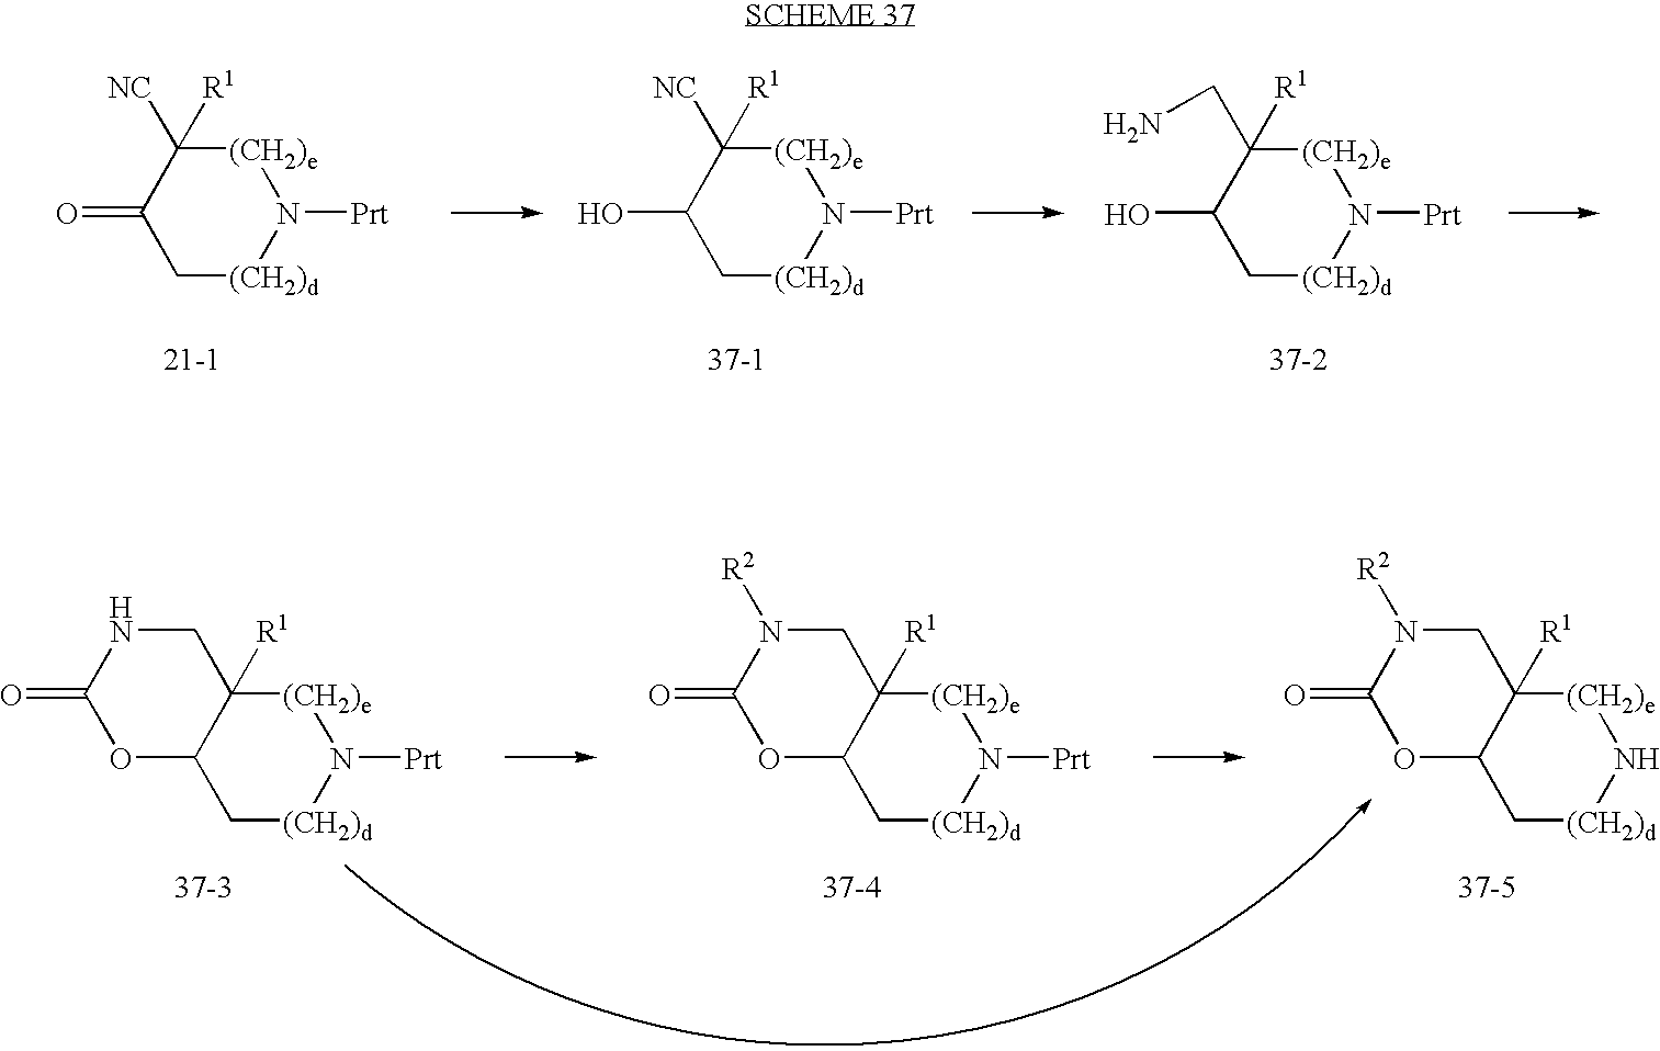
C12C[(CH2)d]N([Prt])[(CH2)e]C1([R1])CNC(=O)O2.C12C[(CH2)d]N([Prt])[(CH2)e]C1([R1])CN([R2])C(=O)O2.C12C[(CH2)d]N[(CH2)e]C1([R1])CN([R2])C(=O)O2.C1(O)C[(CH2)d]N([Prt])[(CH2)e]C1(CN)[R1].C1(=O)C[(CH2)d]N([Prt])[(CH2)e]C1([NC])[R1].C1(O)C[(CH2)d]N([Prt])[(CH2)e]C1([NC])[R1]
